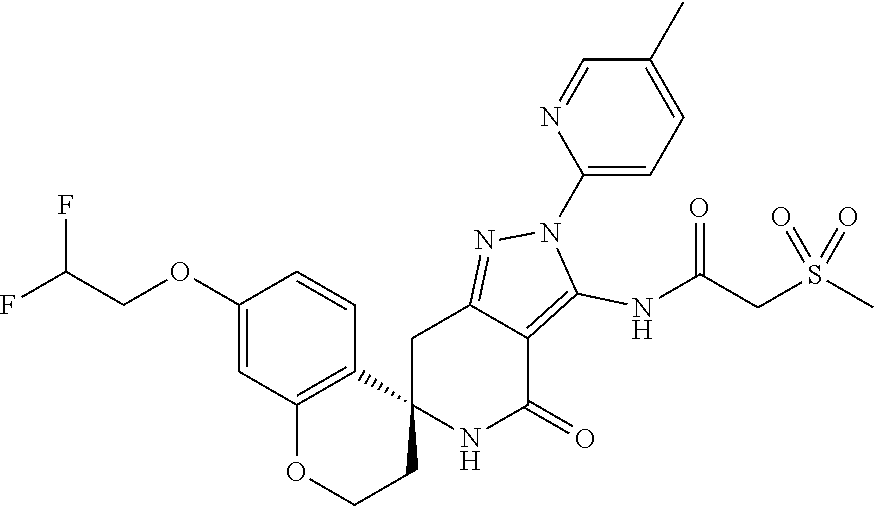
C12(NC(=O)C3=C(NC(CS(C)(=O)=O)=O)N(C4=CC=C(C)C=N4)N=C3C1)CCOC1=C2C=CC(OCC(F)F)=C1
